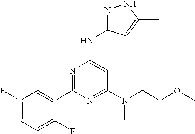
C1(F)=CC=C(F)C(C2=NC(NC3=NNC(C)=C3)=CC(N(CCOC)C)=N2)=C1
